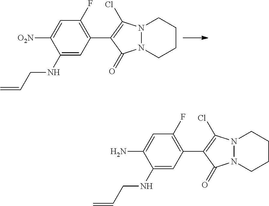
C1(NCC=C)=CC(C2=C(Cl)N3N(C2=O)CCCC3)=C(F)C=C1[O2N].C1(NCC=C)=CC(C2=C(Cl)N3N(C2=O)CCCC3)=C(F)C=C1N
